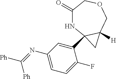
C1(=O)NC2(C3=CC(N=C([Ph])[Ph])=CC=C3F)C([H])(COC1)C2
